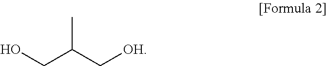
OCC(C[OH])C
